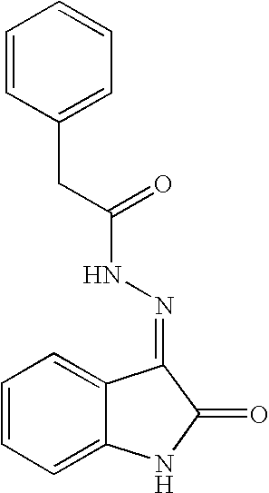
C1=CC=C2C(=C1)C(=NNC(CC1=CC=CC=C1)=O)C(=O)N2
